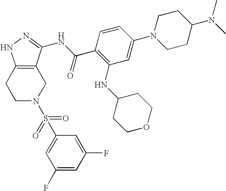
C1C2=C(CCN1S(C1=CC(F)=CC(F)=C1)(=O)=O)NN=C2NC(C1=C(NC2CCOCC2)C=C(N2CCC(N(C)C)CC2)C=C1)=O
